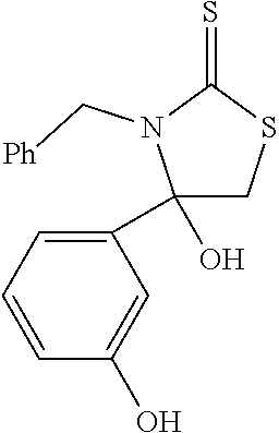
C1(O)(C2=CC=CC(O)=C2)CSC(=S)N1C[Ph]
